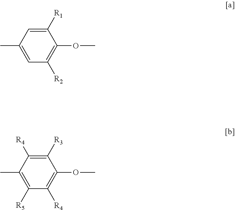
C1([R1])=CC(C)=CC([R2])=C1OC.C1([R3])=C([R4])C(C)=C([R5])C([R4])=C1OC
